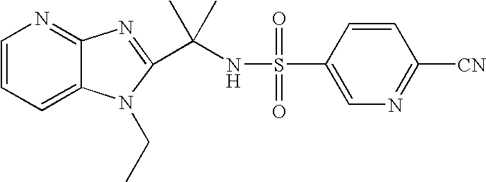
C1=CC=C2C(=N1)N=C(C(NS(=O)(=O)C1=CN=C([CN])C=C1)(C)C)N2CC
